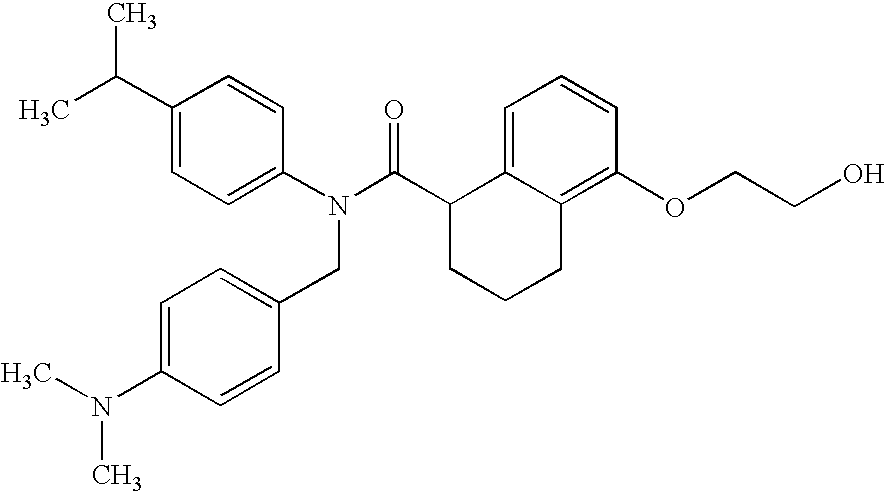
C1(C(C)C)=CC=C(N(C(C2CCCC3=C(OCCO)C=CC=C23)=O)CC2=CC=C(N(C)C)C=C2)C=C1
